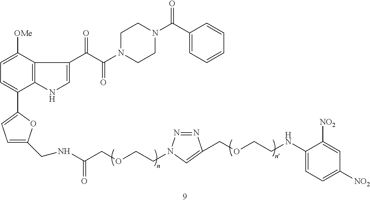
C12=C(C([OMe])=CC=C1C1=CC=C(CNC(=O)COCCN3N=NC(COCCNC4=CC=C([NO2])C=C4[NO2])=C3)O1)C(C(=O)C(=O)N1CCN(C(=O)C3=CC=CC=C3)CC1)=CN2
